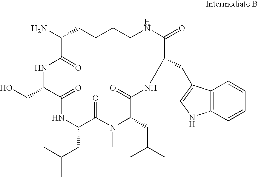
C1(N)CCCCNC(=O)C(CC2=CNC3=C2C=CC=C3)NC(=O)C(CC(C)C)N(C)C(=O)C(CC(C)C)NC(=O)C(CO)NC1=O
